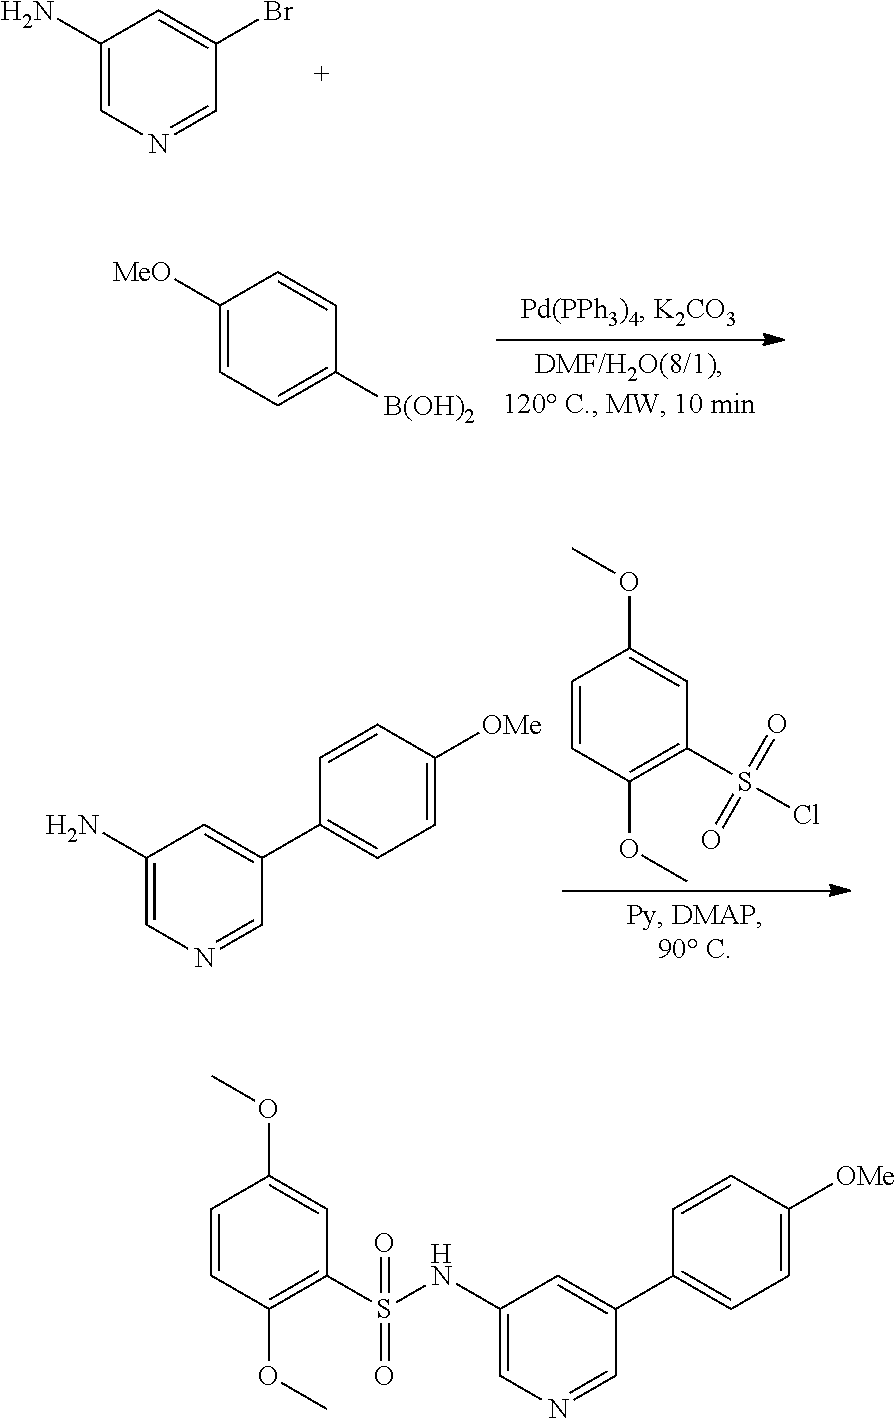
C1(N)=CN=CC(Br)=C1.C1([MeO])=CC=C([B(OH)2])C=C1.C1(N)=CN=CC(C2=CC=C([OMe])C=C2)=C1.C1=CC(OC)=C(S(Cl)(=O)=O)C=C1OC.C1=CC(OC)=C(S(NC2=CN=CC(C3=CC=C([OMe])C=C3)=C2)(=O)=O)C=C1OC
